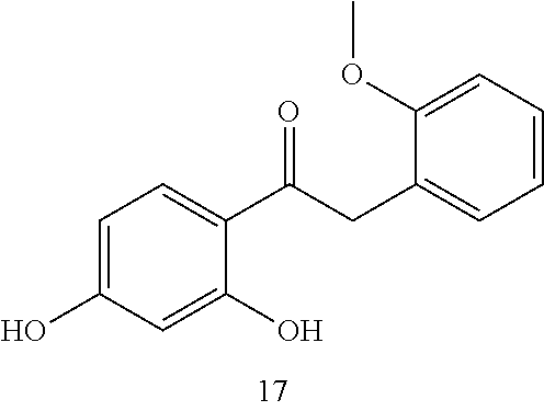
C1=C(O)C=C(O)C(C(CC2=CC=CC=C2OC)=O)=C1
